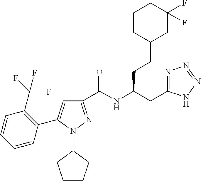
C1(C(NC(CC2=NN=NN2)CCC2CC(F)(F)CCC2)=O)=NN(C2CCCC2)C(C2=C(C(F)(F)F)C=CC=C2)=C1
